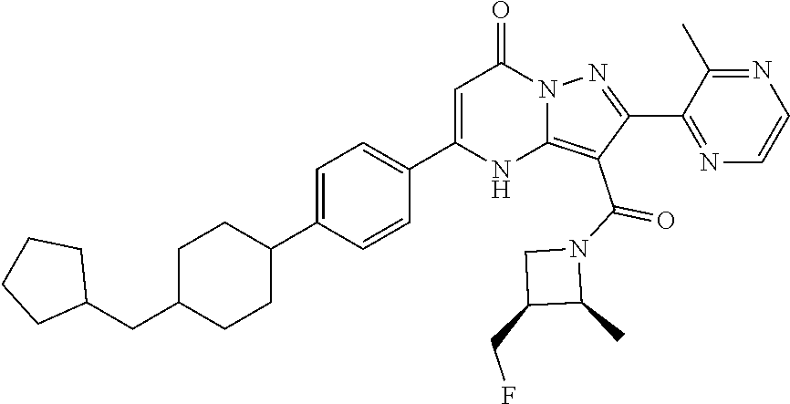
C1C(CF)C(C)N1C(C1=C2NC(C3=CC=C(C4CCC(CC5CCCC5)CC4)C=C3)=CC(=O)N2N=C1C1=NC=CN=C1C)=O
